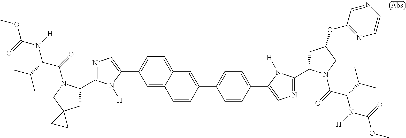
COC(N([H])C(C(C)C)C(=O)N1C(C2=NC=C(C3=CC=C4C(=C3)C=CC(C3=CC=C(C5=CN=C(C6CC(OC7=NC=CN=C7)CN6C(=O)C(C(C)C)N([H])C(=O)OC)N5[H])C=C3)=C4)N2[H])CC2(C1)CC2)=O
